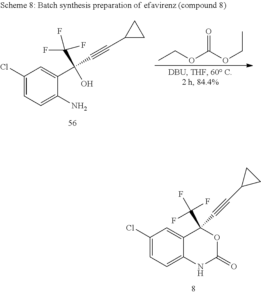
C1(Cl)=CC=C2C(=C1)C(C(F)(F)F)(C#CC1CC1)OC(=O)N2.CCOC(OCC)=O.C1(Cl)=CC=C(N)C(C(C#CC2CC2)(C(F)(F)F)O)=C1
